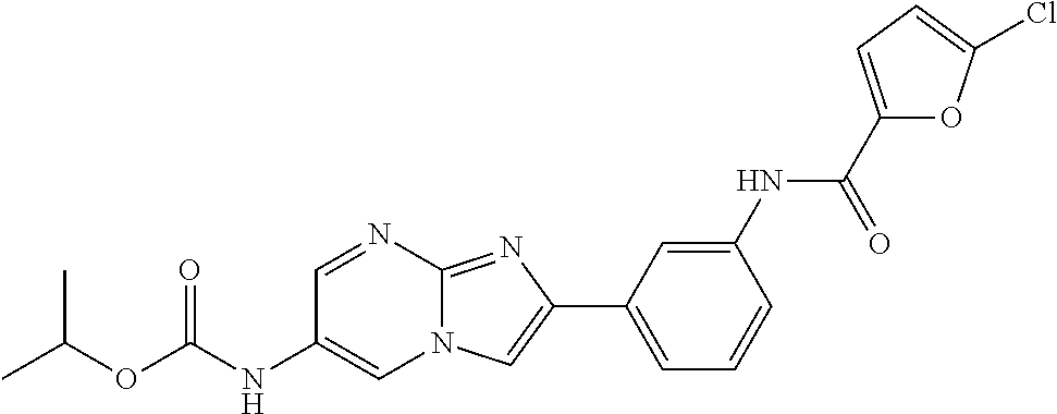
C1=NC2=NC(C3=CC=CC(NC(C4=CC=C(Cl)O4)=O)=C3)=CN2C=C1NC(OC(C)C)=O
